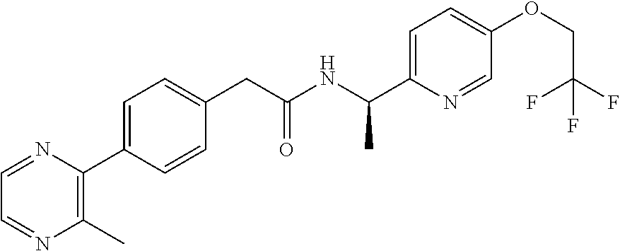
C1=C(C2=C(C)N=CC=N2)C=CC(CC(NC(C2=CC=C(OCC(F)(F)F)C=N2)C)=O)=C1
